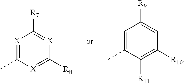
[X]1=C(C)[X]=C([R8])[X]=C1[R7].C1=C(C)C([R11])=C([R10])C=C1[R9]
